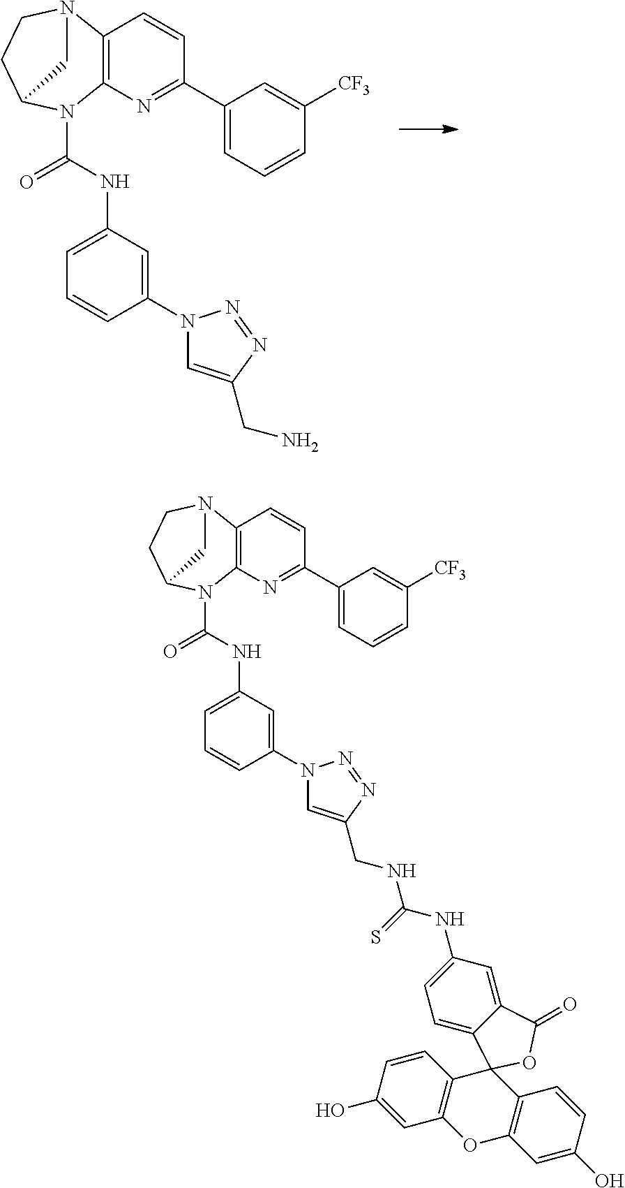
C12=C(N=C(C3=CC=CC([CF3])=C3)C=C1)N(C(NC1=CC=CC(N3C=C(CN)N=N3)=C1)=O)C1CCN2C1.C12=C(N=C(C3=CC=CC([CF3])=C3)C=C1)N(C(NC1=CC=CC(N3C=C(CNC(=S)NC4=CC=C5C(=C4)C(=O)OC54C5=C(OC6=C4C=CC(O)=C6)C=C(O)C=C5)N=N3)=C1)=O)C1CCN2C1
